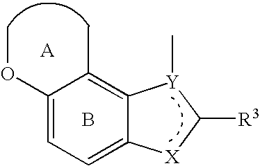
C1(OC)=CC=C2C(=C1C)[Y](C)C([R3])[X]2.B.[A]
